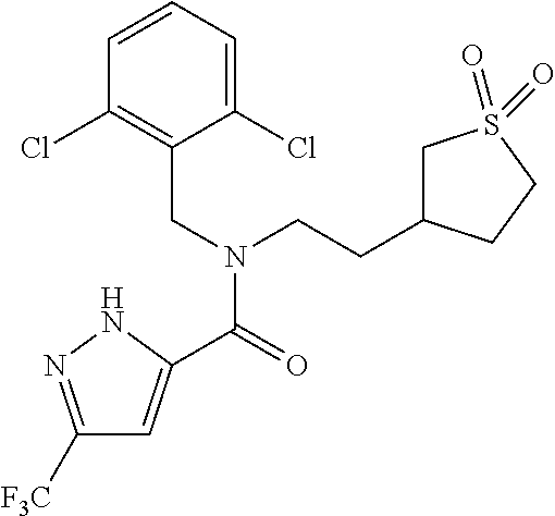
C1([F3C])=NNC(C(=O)N(CC2=C(Cl)C=CC=C2Cl)CCC2CS(=O)(=O)CC2)=C1
